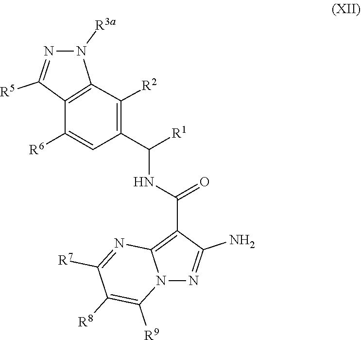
C1(C(NC(C2=C3N(N=C2N)C([R9])=C([R8])C([R7])=N3)=O)[R1])=C([R2])C2=C(C([R6])=C1)C([R5])=NN2[R3a]
